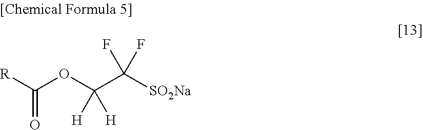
C(OC(C([SO2Na])(F)F)([H])[H])([R])=O
